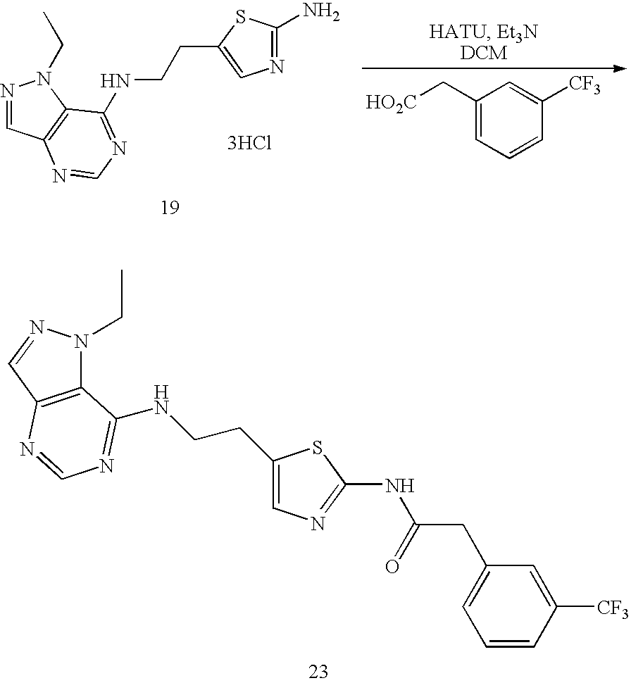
N1=CC2=C(N1CC)C(NCCC1=CN=C(N)S1)=NC=N2.[3HCl].C1([CF3])=CC(C[HO2C])=CC=C1.C12=C(C=NN1CC)N=CN=C2NCCC1=CN=C(NC(CC2=CC=CC([CF3])=C2)=O)S1
